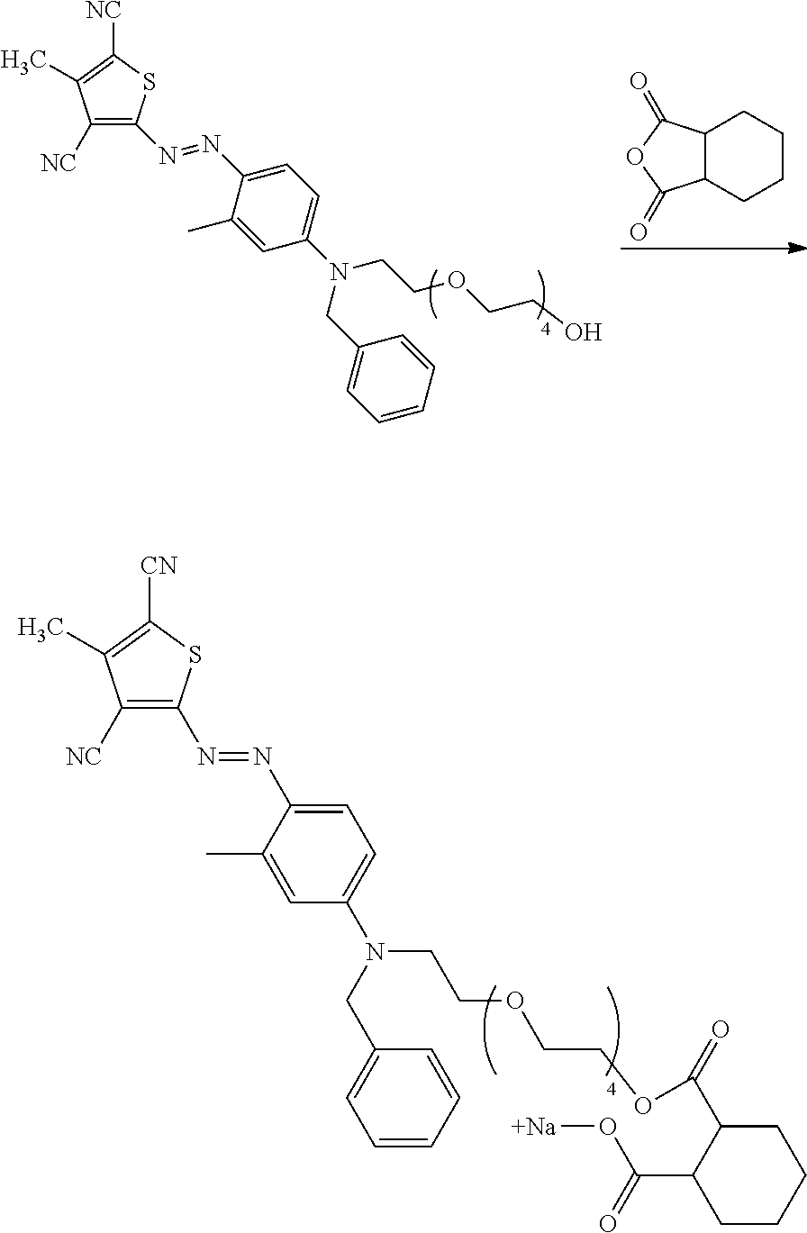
C12C(C(=O)OC1=O)CCCC2.[NC]C1=C(N=NC2=CC=C(N(CCOCCO)CC3=CC=CC=C3)C=C2C)SC([NC])=C1C.[NC]C1=C(N=NC2=CC=C(N(CC3=CC=CC=C3)CCOCCOC(=O)C3C(C(=O)O[Na])CCCC3)C=C2C)SC([CN])=C1C
